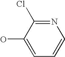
C1(O)=CC=CN=C1Cl
